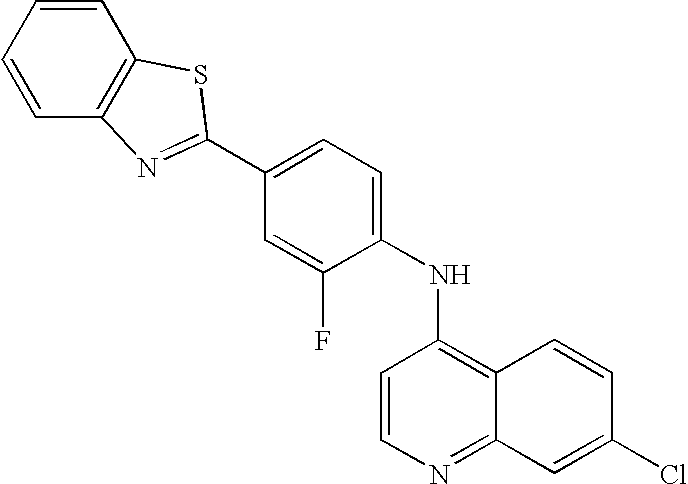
C1=CC=CC2=C1SC(C1=CC=C(NC3=C4C(=NC=C3)C=C(Cl)C=C4)C(F)=C1)=N2
